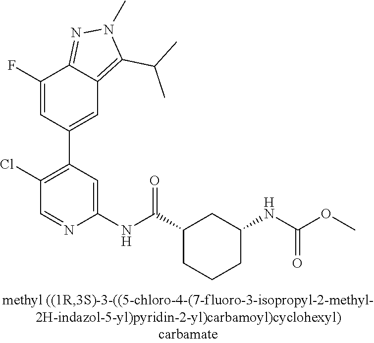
C1(F)=CC(C2=C(Cl)C=NC(NC(C3CCCC(NC(=O)OC)C3)=O)=C2)=CC2=C(C(C)C)N(C)N=C12
